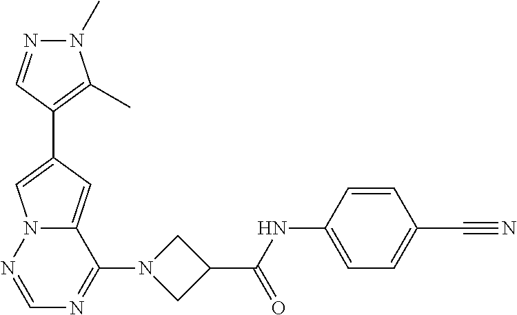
N1(C)N=CC(C2=CN3C(=C2)C(N2CC(C(NC4=CC=C(C#N)C=C4)=O)C2)=NC=N3)=C1C
